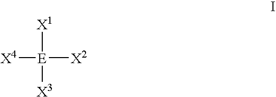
[X4][E]([X2])([X1])[X3]
